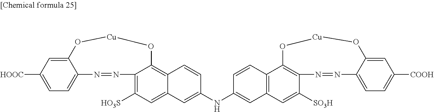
C1=C2C(=CC=C1[HOOC])N=NC1=C([HO3S])C=C3C(=C1O[Cu]O2)C=CC(NC1=CC2=C(C=C1)C1=C(C([SO3H])=C2)N=NC2=CC=C([COOH])C=C2O[Cu]O1)=C3
